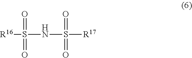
[R16]S(NS([R17])(=O)=O)(=O)=O
